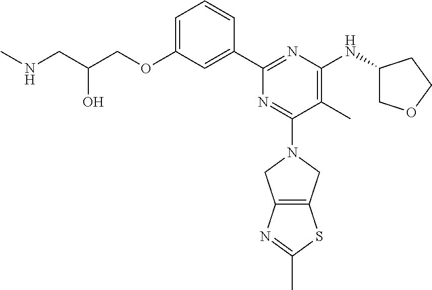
C1=C(OCC(CNC)O)C=C(C2=NC(NC3COCC3)=C(C)C(N3CC4=C(C3)SC(C)=N4)=N2)C=C1
